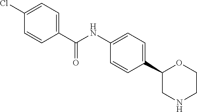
C1(C(NC2=CC=C(C3CNCCO3)C=C2)=O)=CC=C(Cl)C=C1
